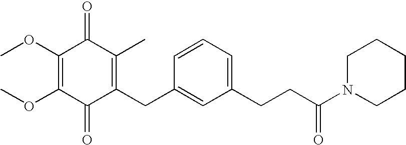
C1(=O)C(CC2=CC(CCC(N3CCCCC3)=O)=CC=C2)=C(C)C(=O)C(OC)=C1OC
